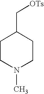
C1CN(C)CCC1C[OTs]
